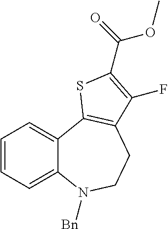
C1=CC=C2C(=C1)C1=C(CCN2[Bn])C(F)=C(C(=O)OC)S1
